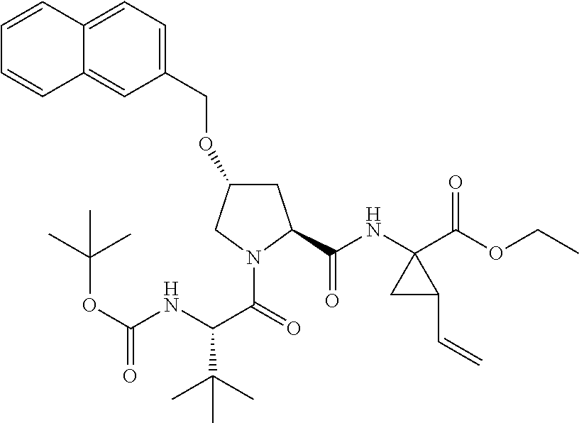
C1=C(COC2CC(C(NC3(C(OCC)=O)CC3C=C)=O)N(C(=O)C(NC(OC(C)(C)C)=O)C(C)(C)C)C2)C=C2C(=C1)C=CC=C2
